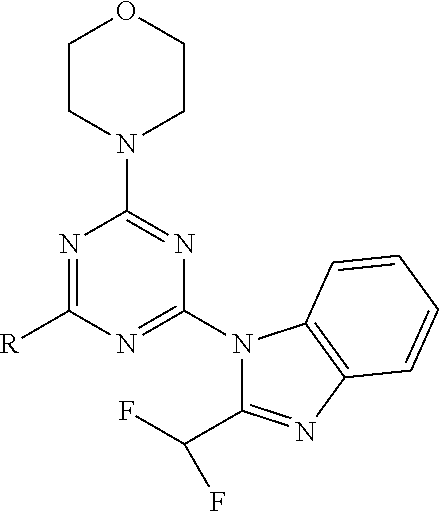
N1=C([R])N=C(N2C(C(F)F)=NC3=C2C=CC=C3)N=C1N1CCOCC1
